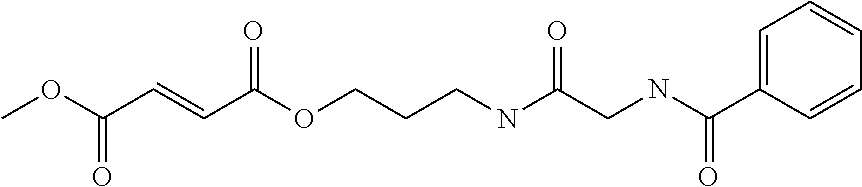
COC(C=CC(OCCCNC(CNC(C1=CC=CC=C1)=O)=O)=O)=O
